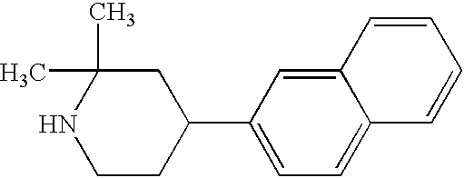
C12=CC(C3CC(C)(C)NCC3)=CC=C1C=CC=C2
